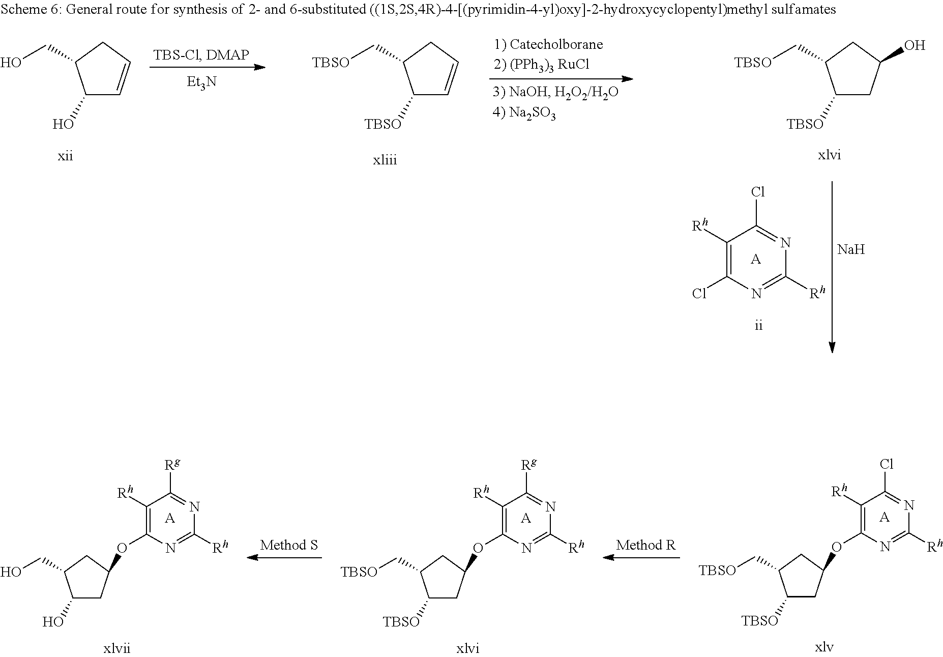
C1([TBSO])CC(OC2=C([Rh])C(Cl)=NC([Rh])=N2)CC1C[TBSO].[A].C1([TBSO])CC(OC2=C([Rh])C([Rg])=NC([Rh])=N2)CC1C[TBSO].[A].C1(O)CC(OC2=C([Rh])C([Rg])=NC([Rh])=N2)CC1CO.[A].C1([TBSO])C=CCC1C[TBSO].C1(O)C=CCC1CO.[Et3N].C1([Rh])=C(Cl)N=C([Rh])N=C1Cl.[A].[Na].C1([TBSO])CC(O)CC1C[TBSO]
